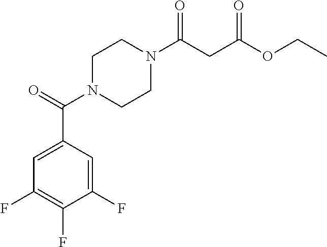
C1(F)=CC(C(N2CCN(C(=O)CC(=O)OCC)CC2)=O)=CC(F)=C1F
